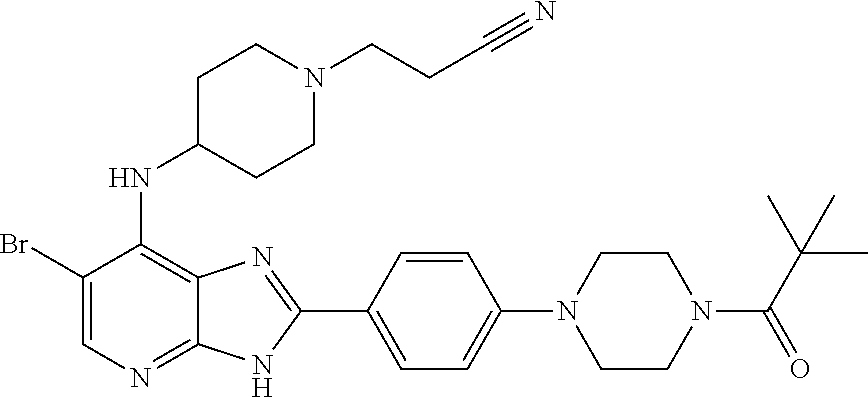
BrC1=CN=C2C(=C1NC1CCN(CCC#N)CC1)N=C(C1=CC=C(N3CCN(C(=O)C(C)(C)C)CC3)C=C1)N2
